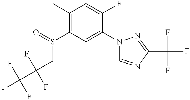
C1(C)=C(S(CC(C(F)(F)F)(F)F)=O)C=C(N2C=NC(C(F)(F)F)=N2)C(F)=C1
